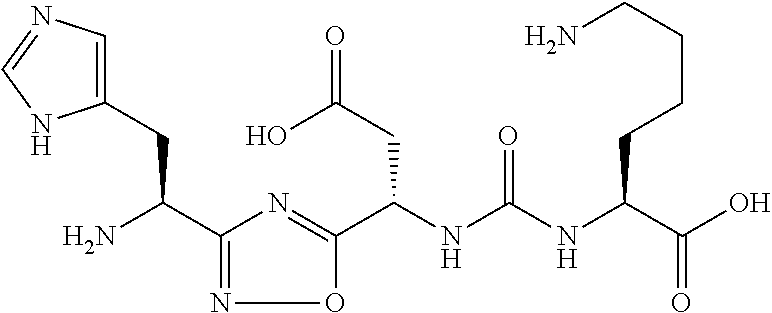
C(NC(NC(C(O)=O)CCCCN)=O)(C1=NC(C(N)CC2=CN=CN2)=NO1)CC(=O)O
